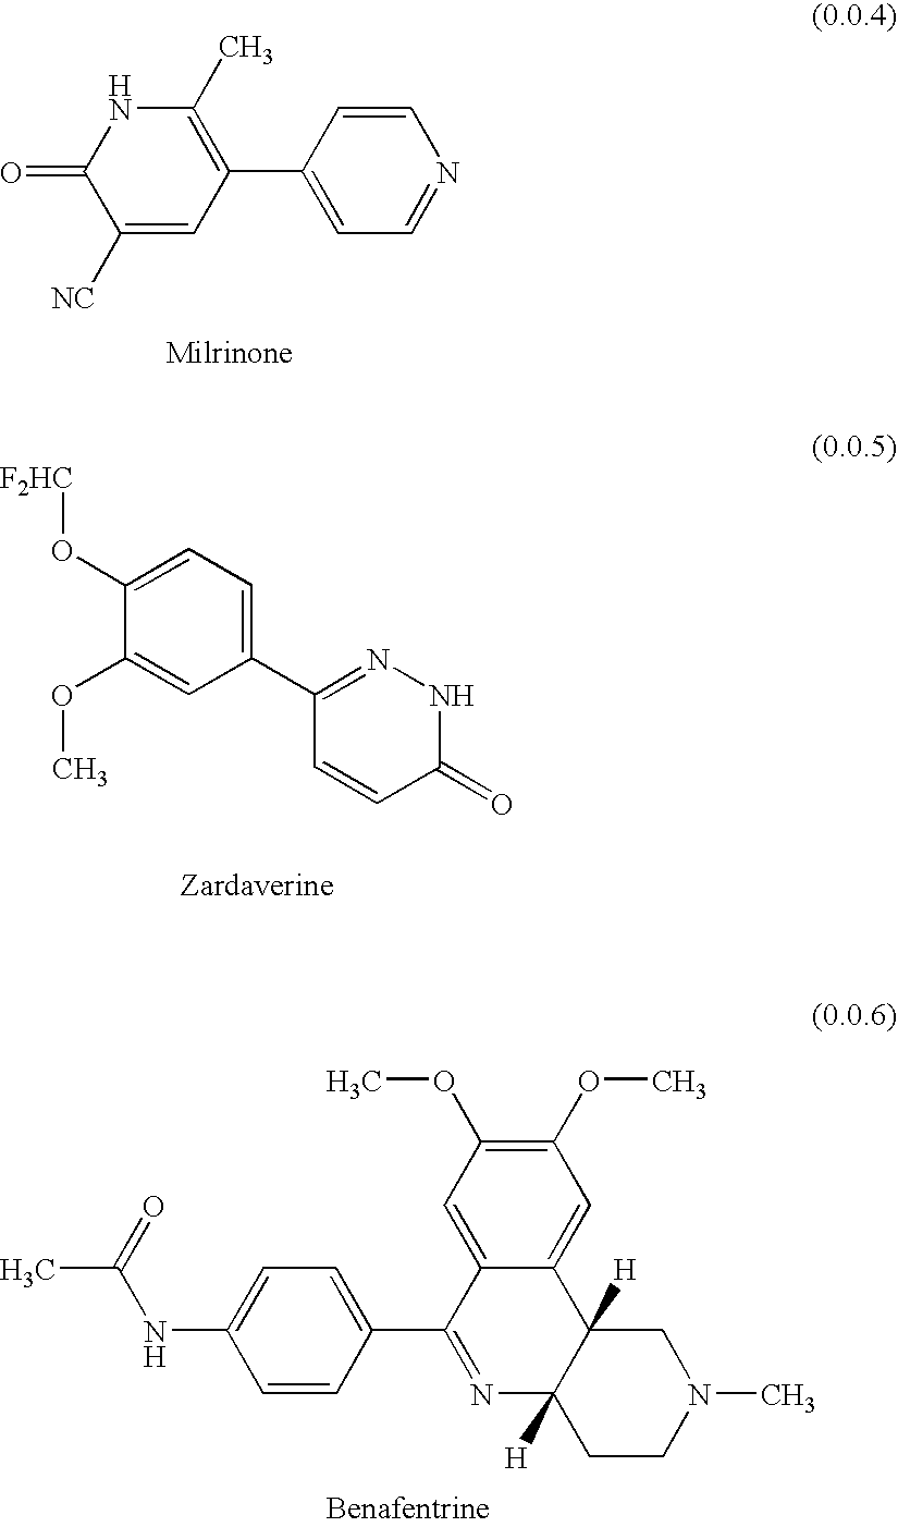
C1([NC])=CC(C2=CC=NC=C2)=C(C)NC1=O.C1(C2=NNC(=O)C=C2)=CC=C(O[F2HC])C(OC)=C1.C1=CC(C2=NC3([H])C([H])(C4=CC(OC)=C(OC)C=C24)CN(C)CC3)=CC=C1NC(C)=O
